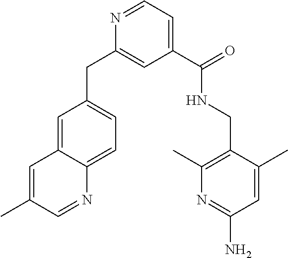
C1=C2C(=CC=C1CC1=CC(C(=O)NCC3=C(C)N=C(N)C=C3C)=CC=N1)N=CC(C)=C2
